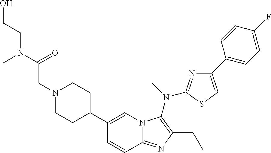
C1(C2CCN(CC(N(C)CCO)=O)CC2)=CN2C(=NC(CC)=C2N(C)C2=NC(C3=CC=C(F)C=C3)=CS2)C=C1
